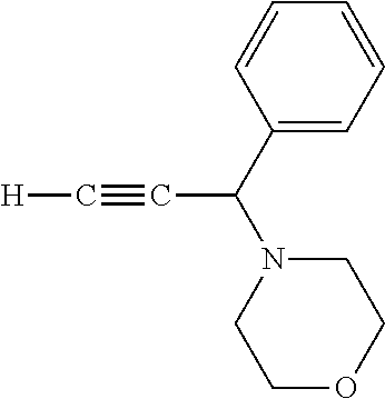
[H]C#CC(N1CCOCC1)C1=CC=CC=C1
